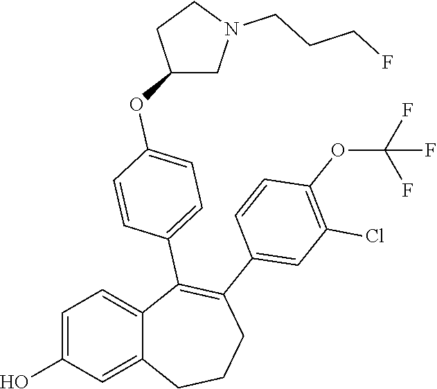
C1=C(O)C=C2C(=C1)C(C1=CC=C(OC3CN(CCCF)CC3)C=C1)=C(C1=CC(Cl)=C(OC(F)(F)F)C=C1)CCC2
